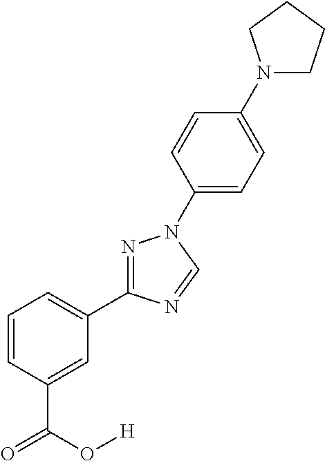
C1=CC=C(C2=NN(C3=CC=C(N4CCCC4)C=C3)C=N2)C=C1C(O[H])=O
